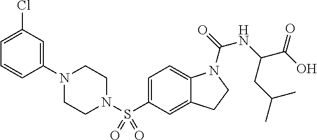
C1(N2CCN(S(C3=CC=C4C(=C3)CCN4C(=O)NC(C(O)=O)CC(C)C)(=O)=O)CC2)=CC(Cl)=CC=C1
